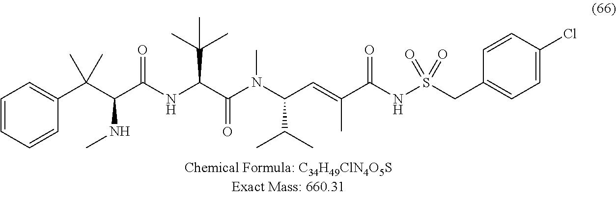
C1=CC=CC(C(C(C(NC(C(N(C(C=C(C(NS(CC2=CC=C(Cl)C=C2)(=O)=O)=O)C)C(C)C)C)=O)C(C)(C)C)=O)NC)(C)C)=C1
